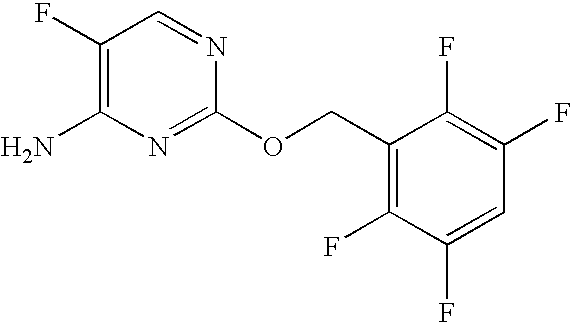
C1(F)=C(N)N=C(OCC2=C(F)C(F)=CC(F)=C2F)N=C1
